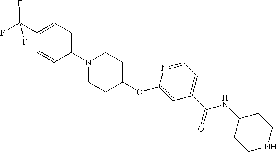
C1(C(F)(F)F)=CC=C(N2CCC(OC3=CC(C(NC4CCNCC4)=O)=CC=N3)CC2)C=C1
